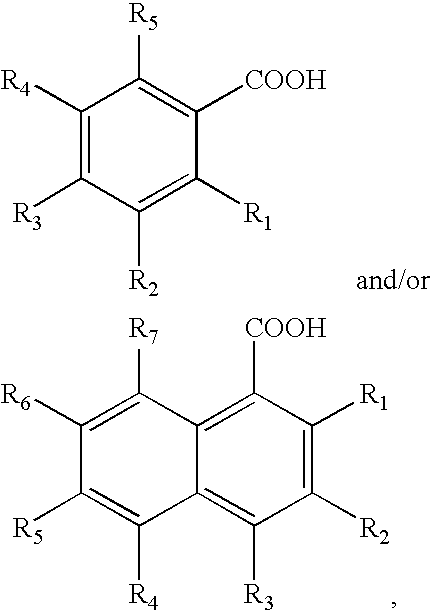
C1([R4])=C([R3])C([R2])=C([R1])C([COOH])=C1[R5].C12=C([R3])C([R2])=C([R1])C([COOH])=C1C([R7])=C([R6])C([R5])=C2[R4]
